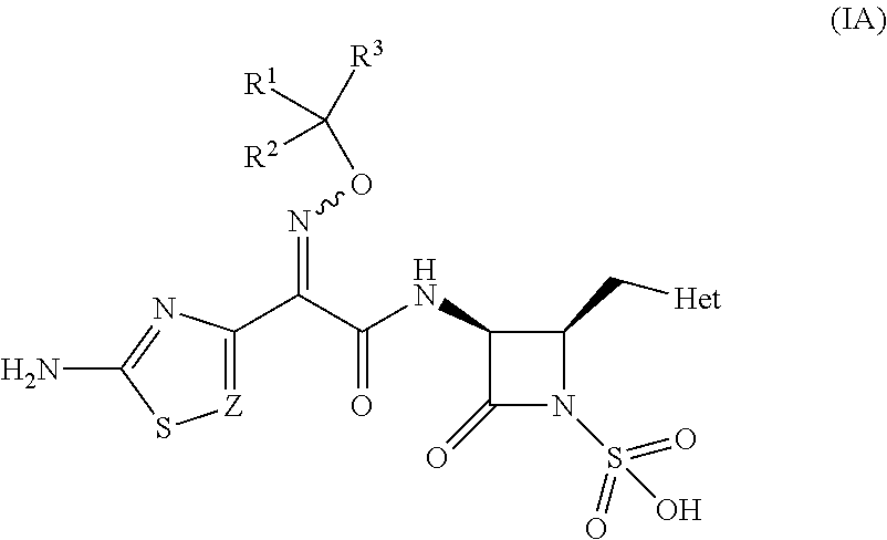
N(C(C(C1=[Z]SC(N)=N1)=NOC([R3])([R1])[R2])=O)C1C(C[Het])N(S(=O)(=O)O)C1=O
